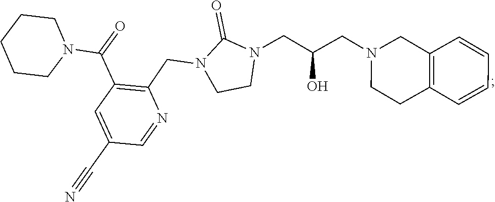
C12=C(C=CC=C1)CCN(CC(CN1C(=O)N(CC3=C(C(N4CCCCC4)=O)C=C(C#N)C=N3)CC1)O)C2
